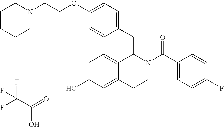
C1=C(OCCN2CCCCC2)C=CC(CC2C3=CC=C(O)C=C3CCN2C(C2=CC=C(F)C=C2)=O)=C1.FC(C(=O)O)(F)F
